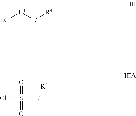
O=S(=O)([L4])Cl.[R4].[LG][L3][L4][R4]
